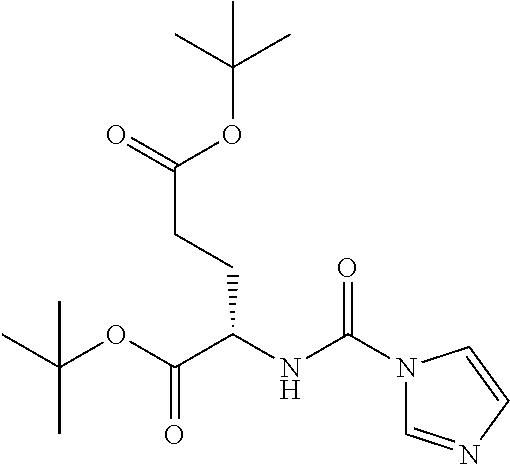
C(OC(C(NC(N1C=NC=C1)=O)CCC(=O)OC(C)(C)C)=O)(C)(C)C
